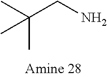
CC(C)(CN)C
